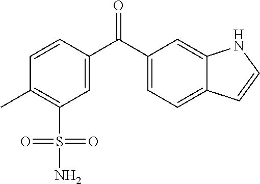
C1=CC(C(C2=CC=C3C(=C2)NC=C3)=O)=CC(S(=O)(=O)N)=C1C
